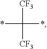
[CF3]C(*)(*)[CF3]
